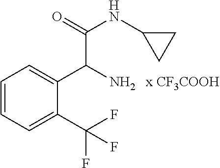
C1=CC=C(C(F)(F)F)C(C(C(NC2CC2)=O)N)=C1
